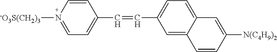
C1=CC(C=CC2=CC=C3C(=C2)C=CC([N(C4H9)2])=C3)=CC=N1[-O3S(CH2)3]
